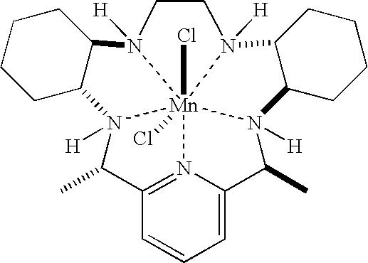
N12=C3C=CC=C1C(C)N1([H])[Mn]245(Cl)(Cl)N([H])(C3C)C2C(CCCC2)N4([H])CCN5([H])C2C1CCCC2
